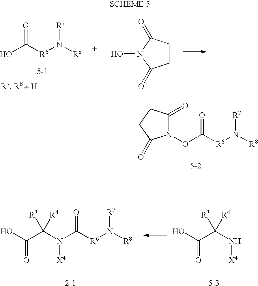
N(C([R6]N([R8])[R7])=O)([X4])C([R4])(C(=O)O)[R3].N([X4])C([R4])(C(=O)O)[R3].N1(OC([R6]N([R8])[R7])=O)C(=O)CCC1=O.OC([R6]N([R8])[R7])=O.C1CC(=O)N(O)C1=O
